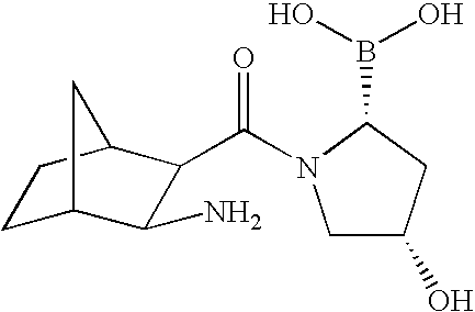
C1C2C(N)C(C(N3CC(O)CC3B(O)O)=O)C(C1)C2
